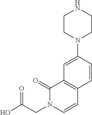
C1=CN(CC(=O)O)C(=O)C2=C1C=CC(N1CCNCC1)=C2
